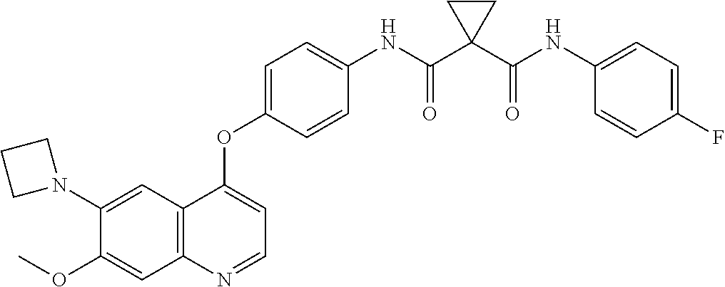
C12=C(N=CC=C1OC1=CC=C(NC(C3(C(NC4=CC=C(F)C=C4)=O)CC3)=O)C=C1)C=C(OC)C(N1CCC1)=C2
